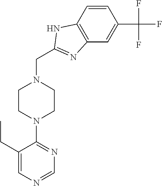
C12=C(C=C(C(F)(F)F)C=C1)N=C(CN1CCN(C3=NC=NC=C3CC)CC1)N2
